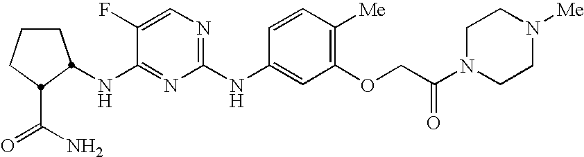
C1CCC(C(N)=O)C1NC1=NC(NC2=CC(OCC(N3CCN([Me])CC3)=O)=C([Me])C=C2)=NC=C1F
